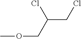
O(CC(Cl)CCl)C
